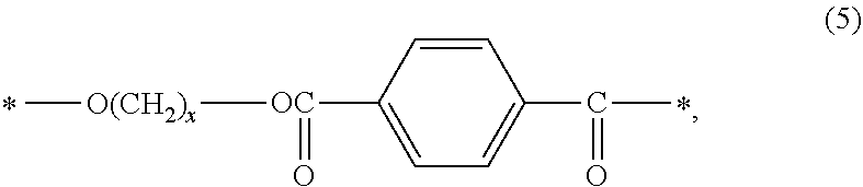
C[O(CH2)x][OC](=O)C1=CC=C(C(=O)C)C=C1
